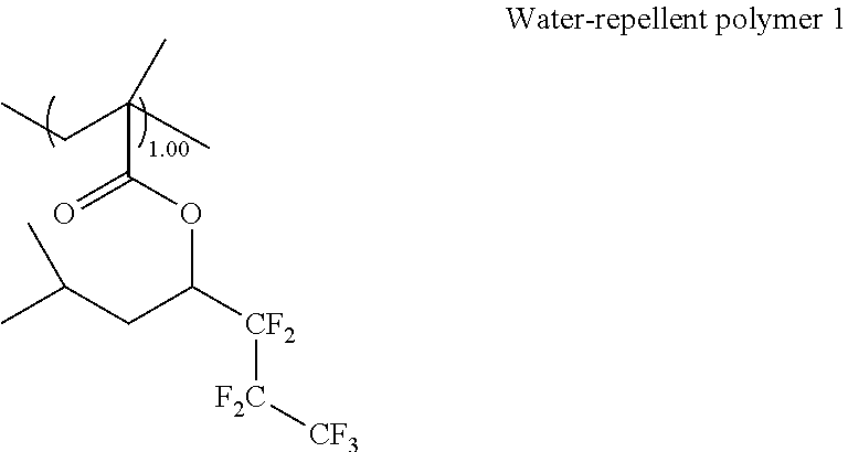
CCC(C)(C)C(OC([CF2][F2C][CF3])CC(C)C)=O
